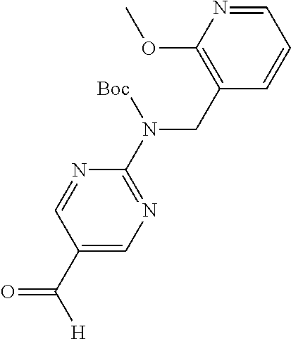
C1(CN(C2=NC=C(C([H])=O)C=N2)[Boc])=C(OC)N=CC=C1
